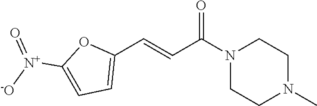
C1(C=CC(N2CCN(C)CC2)=O)=CC=C([N+]([-O])=O)O1
